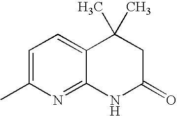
C1=C(C)N=C2C(=C1)C(C)(C)CC(=O)N2
